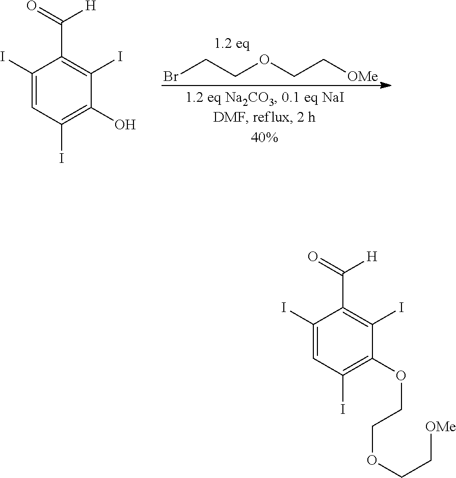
BrCCOCC[OMe].C1(I)=CC(I)=C(O)C(I)=C1C(=O)[H].C1(I)=CC(I)=C(OCCOCC[OMe])C(I)=C1C(=O)[H]
